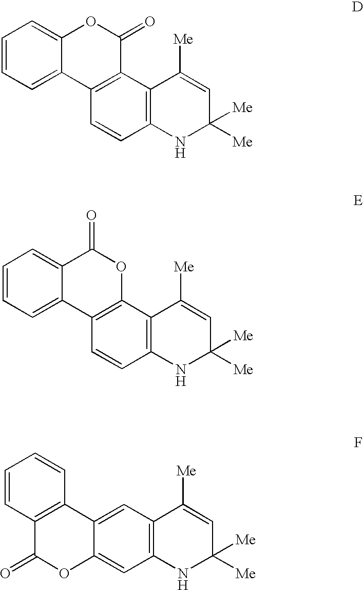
C1=CC=C2C(=C1)OC(=O)C1=C2C=CC2=C1C([Me])=CC([Me])([Me])N2.C1=CC=C2C(=C1)C(=O)OC1=C2C=CC2=C1C([Me])=CC([Me])([Me])N2.C12=CC3=C(C=C1OC(=O)C1=C2C=CC=C1)NC([Me])([Me])C=C3[Me]
